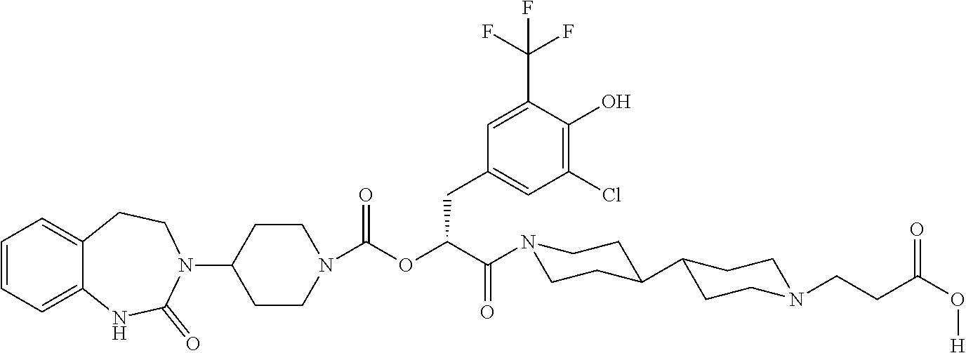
C1=CC=C2C(=C1)CCN(C1CCN(C(OC(CC3=CC(Cl)=C(O)C(C(F)(F)F)=C3)C(=O)N3CCC(C4CCN(CCC(O[H])=O)CC4)CC3)=O)CC1)C(=O)N2
